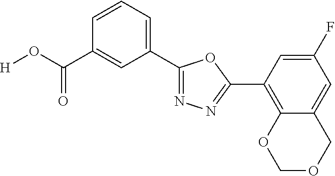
[H]OC(C1=CC(C2=NN=C(C3=C4C(=CC(F)=C3)COCO4)O2)=CC=C1)=O
